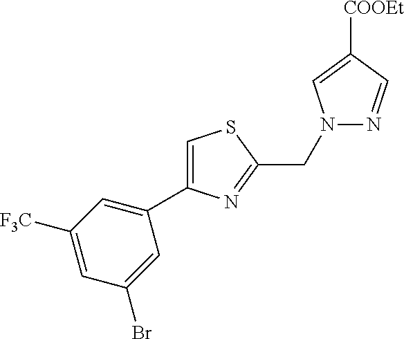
N1(CC2=NC(C3=CC([F3C])=CC(Br)=C3)=CS2)N=CC([COOEt])=C1
